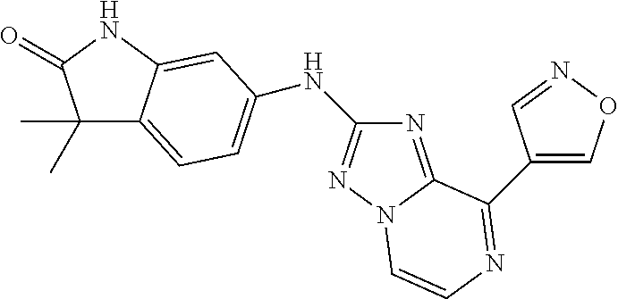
C1(C)(C)C2=CC=C(NC3=NN4C(=N3)C(C3=CON=C3)=NC=C4)C=C2NC1=O
